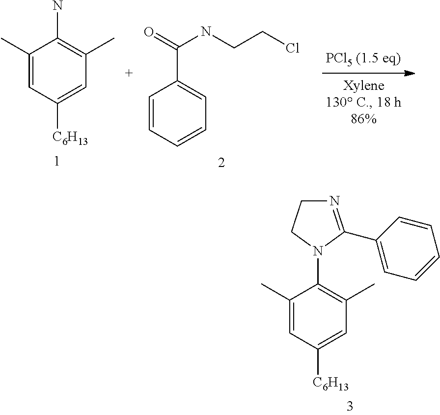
C1(C)=CC([C6H13])=CC(C)=C1N.C1=CC=CC=C1C(=O)NCCCl.C1(C)=CC([C6H13])=CC(C)=C1N1C(C2=CC=CC=C2)=NCC1
